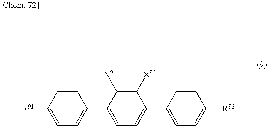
C1=C([R91])C=CC(C2=CC=C(C3=CC=C([R92])C=C3)C([X92])=C2[X91])=C1
